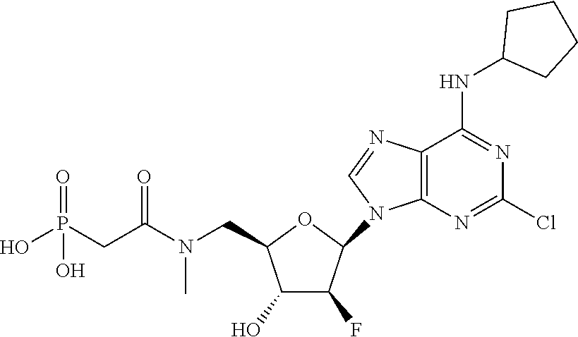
O1C(CN(C(CP(O)(=O)O)=O)C)C(O)C(F)C1N1C=NC2=C1N=C(Cl)N=C2NC1CCCC1
